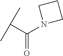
C(C(C)C)(N1CCC1)=O
